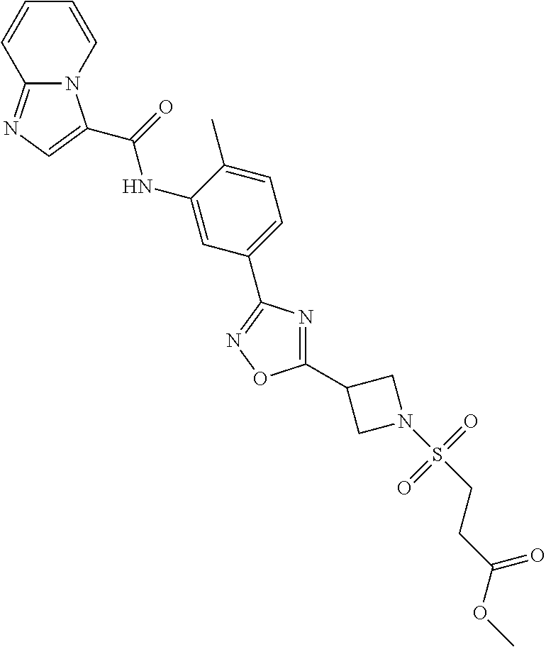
C1(C2CN(S(CCC(OC)=O)(=O)=O)C2)=NC(C2=CC=C(C)C(NC(=O)C3=CN=C4N3C=CC=C4)=C2)=NO1
